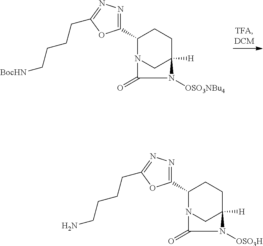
C1(C2=NN=C(CCCC[BocHN])O2)N2CC([H])(CC1)N([OSO3NBu4])C2=O.C1(C2=NN=C(CCCCN)O2)N2CC([H])(CC1)N([OSO3H])C2=O
